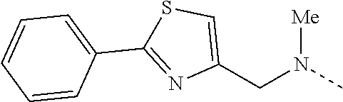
C1(CN([Me])C)=CSC(C2=CC=CC=C2)=N1
